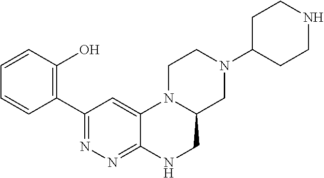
N1(C2CCNCC2)CC2N(CC1)C1=CC(C3=C(O)C=CC=C3)=NN=C1NC2
